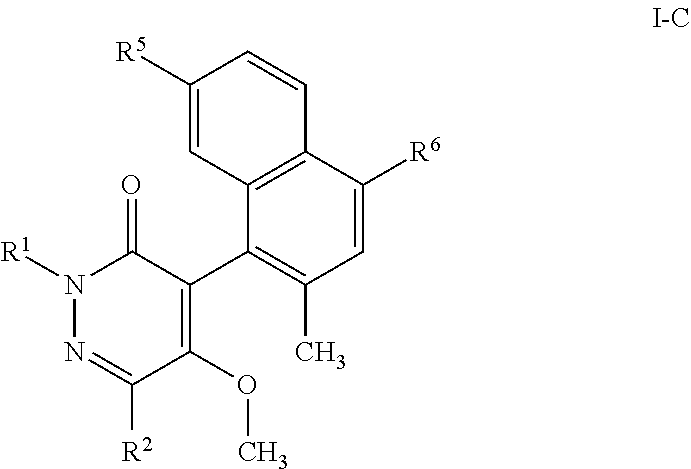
C1=C([R6])C2=C(C(C3=C(OC)C([R2])=NN([R1])C3=O)=C1C)C=C([R5])C=C2
